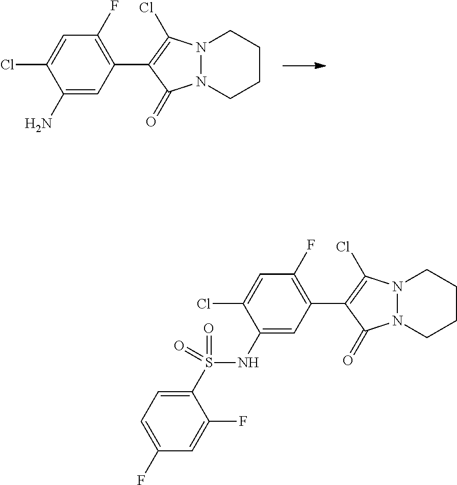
N12N(CCCC1)C(=O)C(C1=C(F)C=C(Cl)C(N)=C1)=C2Cl.N12N(CCCC1)C(=O)C(C1=C(F)C=C(Cl)C(NS(=O)(C3=CC=C(F)C=C3F)=O)=C1)=C2Cl
